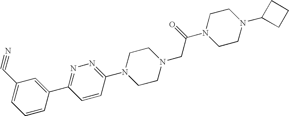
N1=C(C2=CC(C#N)=CC=C2)C=CC(N2CCN(CC(N3CCN(C4CCC4)CC3)=O)CC2)=N1
